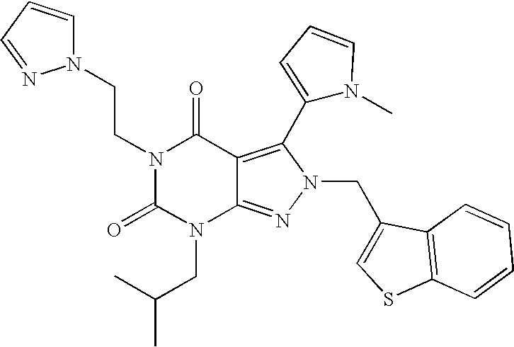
N1(CCN2C=CC=N2)C(=O)N(CC(C)C)C2=NN(CC3=CSC4=C3C=CC=C4)C(C3=CC=CN3C)=C2C1=O
